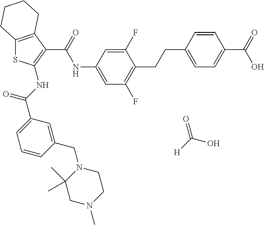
C12=C(C(C(NC3=CC(F)=C(CCC4=CC=C(C(O)=O)C=C4)C(F)=C3)=O)=C(NC(C3=CC=CC(CN4C(C)(C)CN(C)CC4)=C3)=O)S1)CCCC2.[H]C(O)=O
